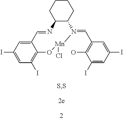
C12C(CCCC1)N(=CC1=C(O)C(I)=CC(I)=C1)[Mn](Cl)OC1=C(I)C=C(I)C=C1C=N2
